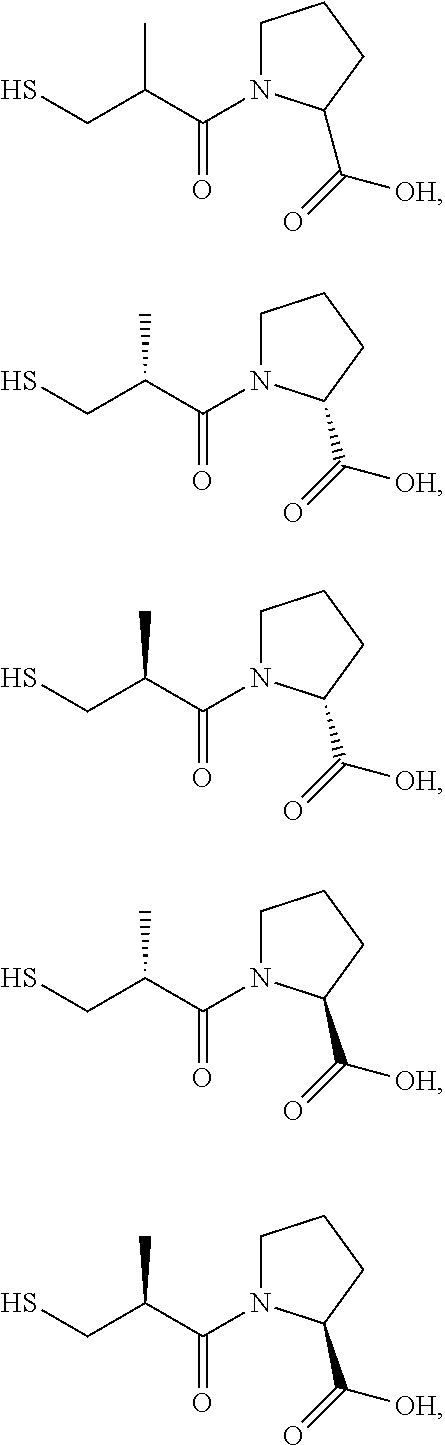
C1N(C(=O)C(C)CS)C(C([OH])=O)CC1.C1N(C(=O)C(C)CS)C(C([OH])=O)CC1.C1N(C(=O)C(C)CS)C(C([OH])=O)CC1.C1N(C(=O)C(C)CS)C(C([OH])=O)CC1.C1N(C(=O)C(C)CS)C(C([OH])=O)CC1
